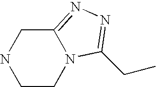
C1CN2C(=NN=C2CC)CN1
